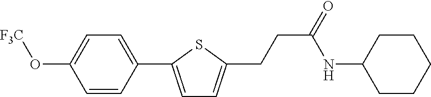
C1=CC(C2=CC=C(CCC(=O)NC3CCCCC3)S2)=CC=C1O[F3C]
